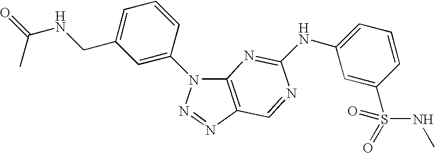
C12=C(N=NN1C1=CC(CNC(C)=O)=CC=C1)C=NC(NC1=CC=CC(S(NC)(=O)=O)=C1)=N2
